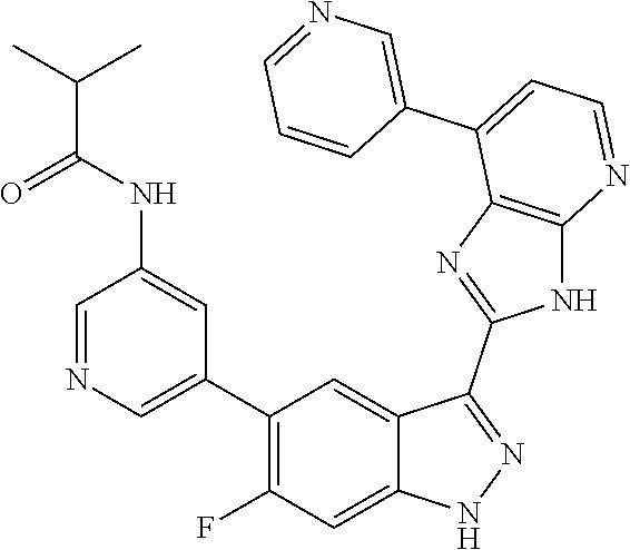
C1=NC=C(C2=C(F)C=C3C(=C2)C(C2=NC4=C(N2)N=CC=C4C2=CN=CC=C2)=NN3)C=C1NC(C(C)C)=O
